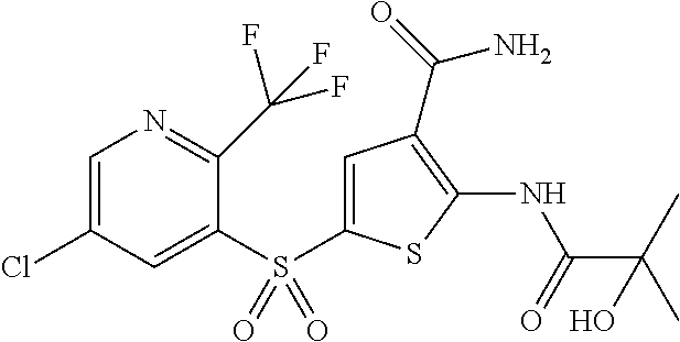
S(=O)(=O)(C1=CC(Cl)=CN=C1C(F)(F)F)C1=CC(C(=O)N)=C(NC(=O)C(O)(C)C)S1
